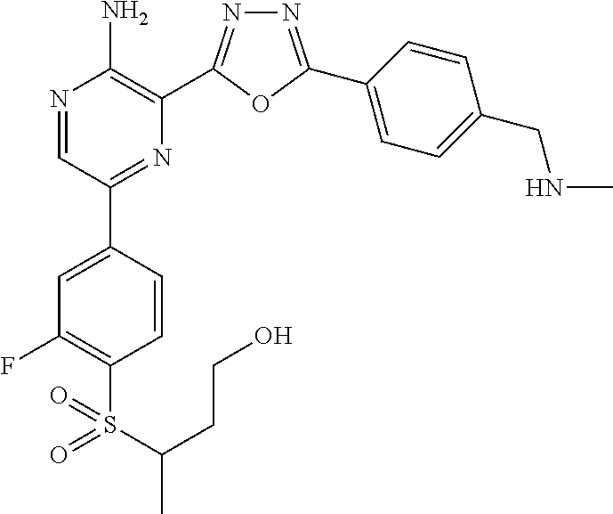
N1=C(C2=CC=C(CNC)C=C2)OC(C2=C(N)N=CC(C3=CC(F)=C(S(=O)(=O)C(C)CCO)C=C3)=N2)=N1
